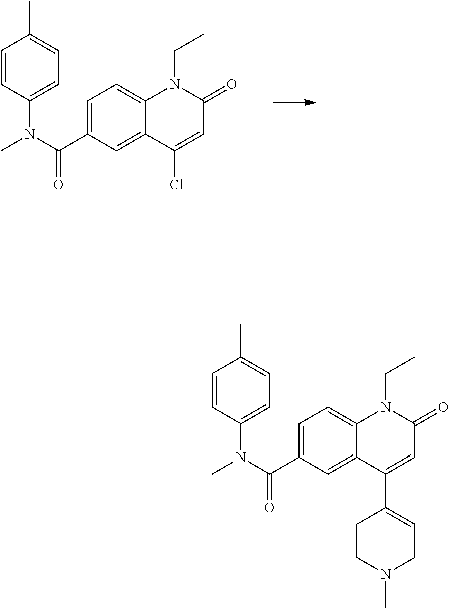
C1=C(C(N(C)C2=CC=C(C)C=C2)=O)C=C2C(=C1)N(CC)C(=O)C=C2Cl.C1=C(C(N(C)C2=CC=C(C)C=C2)=O)C=C2C(=C1)N(CC)C(=O)C=C2C1=CCN(C)CC1
